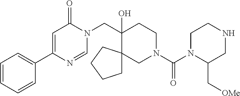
C1=CC=CC(C2=CC(=O)N(CC3(O)CCN(C(=O)N4C(C[OMe])CNCC4)CC34CCCC4)C=N2)=C1
